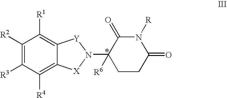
C12=C([R1])C([R2])=C([R3])C([R4])=C1[X]N(C1([R6])CCC(=O)N([R])C1=O)[Y]2
